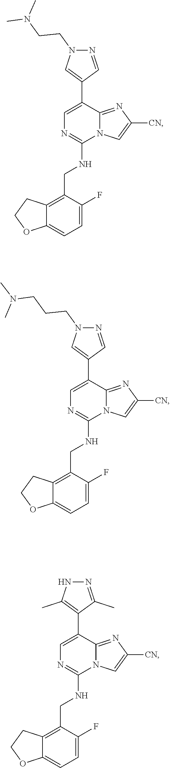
C1=C(F)C(CNC2=NC=C(C3=CN(CCN(C)C)N=C3)C3=NC([CN])=CN23)=C2C(=C1)OCC2.C1=C(F)C(CNC2=NC=C(C3=CN(CCCN(C)C)N=C3)C3=NC([CN])=CN23)=C2C(=C1)OCC2.C1=C(F)C(CNC2=NC=C(C3=C(C)NN=C3C)C3=NC([CN])=CN23)=C2C(=C1)OCC2
